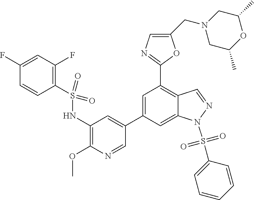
C1=C(C2=CC(NS(C3=C(F)C=C(F)C=C3)(=O)=O)=C(OC)N=C2)C=C2C(=C1C1=NC=C(CN3CC(C)OC(C)C3)O1)C=NN2S(=O)(=O)C1=CC=CC=C1
